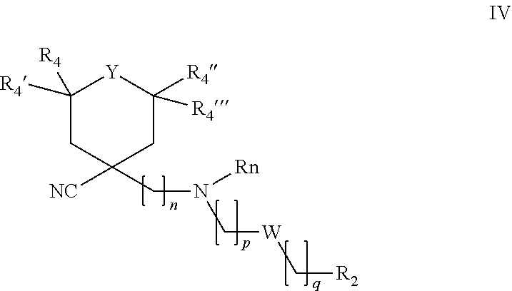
C1([R4])([R4])CC([NC])(CN(C[W]C[R2])[Rn])CC([R4])([R4])[Y]1
